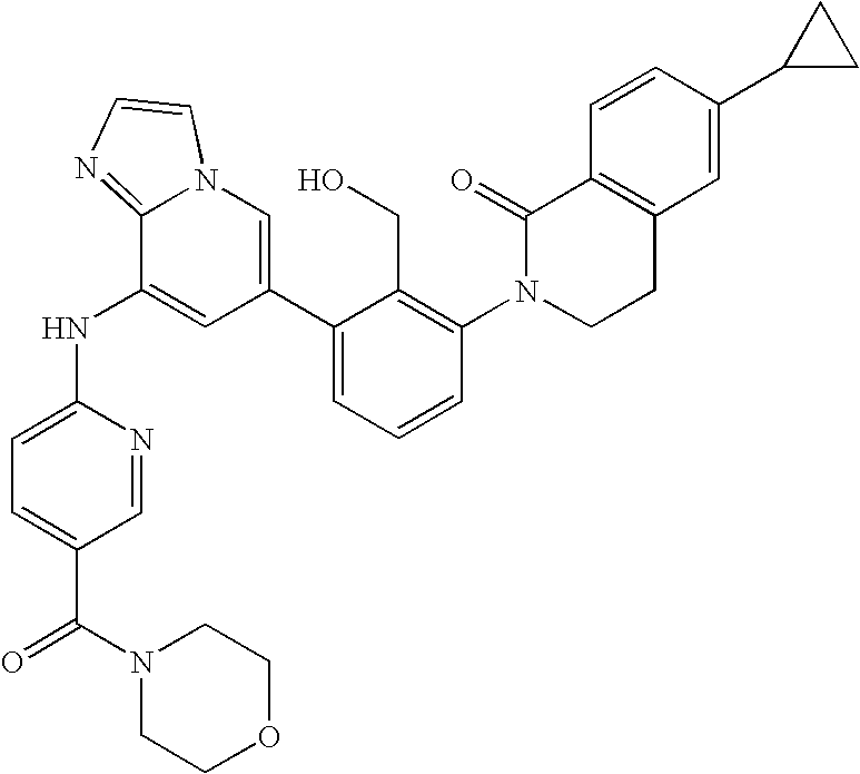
C1=C(NC2=CC(C3=CC=CC(N4CCC5=C(C4=O)C=CC(C4CC4)=C5)=C3CO)=CN3C2=NC=C3)N=CC(C(=O)N2CCOCC2)=C1
